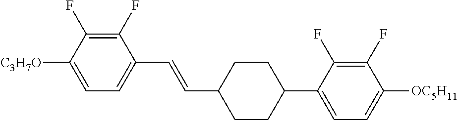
C1(F)=C(F)C([C3H7O])=CC=C1C=CC1CCC(C2=CC=C([OC5H11])C(F)=C2F)CC1
